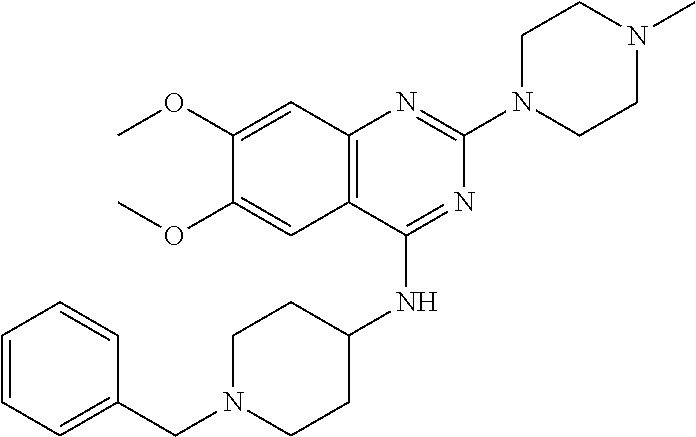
C12=C(C(NC3CCN(CC4=CC=CC=C4)CC3)=NC(N3CCN(C)CC3)=N1)C=C(OC)C(OC)=C2
